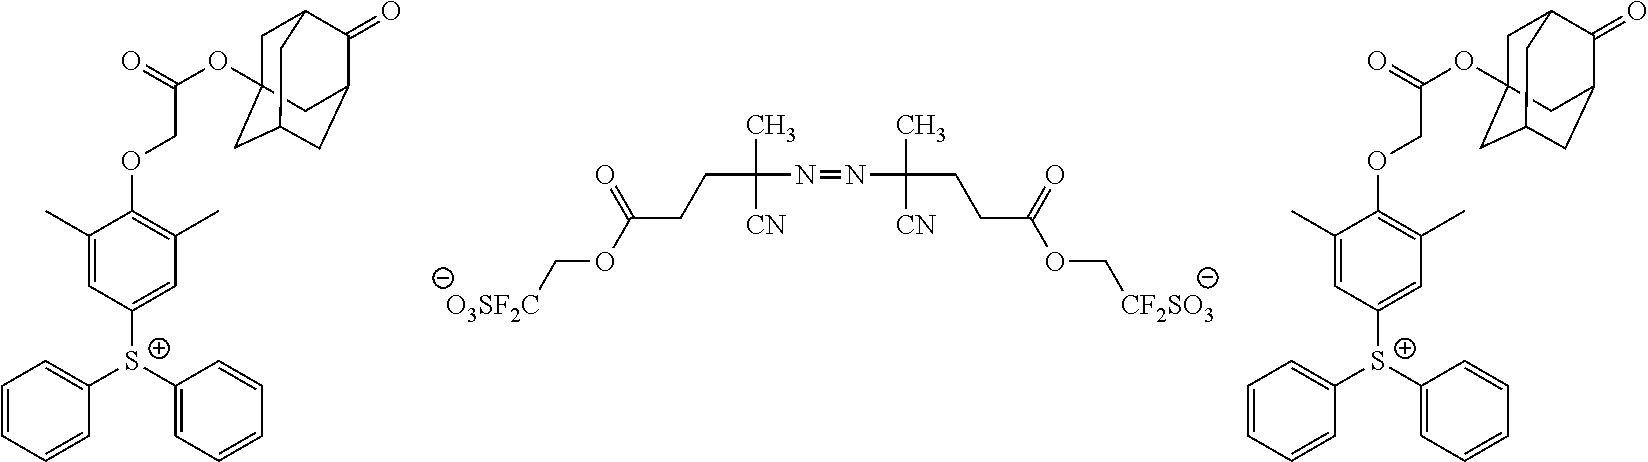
C1=CC=CC([S+](C2=CC(C)=C(OCC(=O)OC34CC5C(=O)C(CC(C3)C5)C4)C(C)=C2)C2=CC=CC=C2)=C1.[O3SF2C]COC(CCC(N=NC(C)(CCC(OC[CF2SO3])=O)[CN])(C)[CN])=O.C1=CC=CC([S+](C2=CC(C)=C(OCC(=O)OC34CC5C(=O)C(CC(C3)C5)C4)C(C)=C2)C2=CC=CC=C2)=C1
